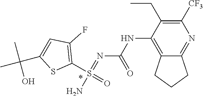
N(=S(=O)(N)C1=C(F)C=C(C(C)(C)O)S1)C(NC1=C2CCCC2=NC([CF3])=C1CC)=O
